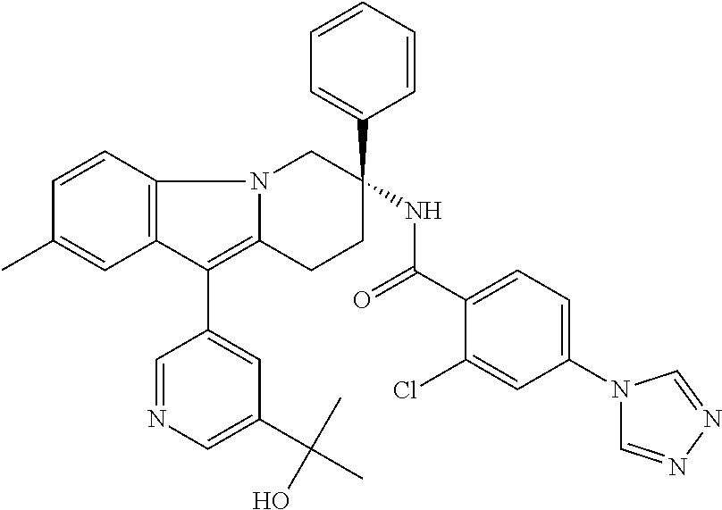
C12=C(C=CC(C)=C1)N1C(=C2C2=CC(C(C)(C)O)=CN=C2)CCC(C2=CC=CC=C2)(NC(=O)C2=CC=C(N3C=NN=C3)C=C2Cl)C1
